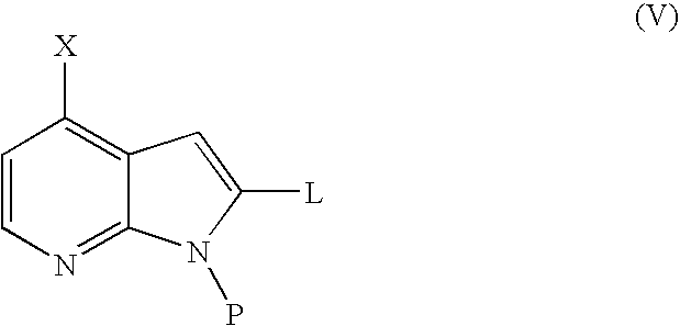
[X]C1=C2C(=NC=C1)N(P)C([L])=C2
